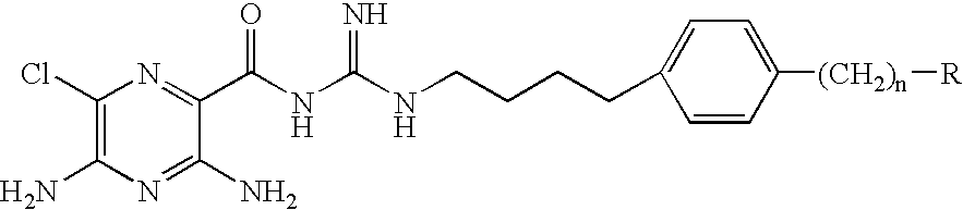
C1(Cl)=C(N)N=C(N)C(C(NC(NCCCCC2=CC=C([(CH2)n][R])C=C2)=N)=O)=N1
